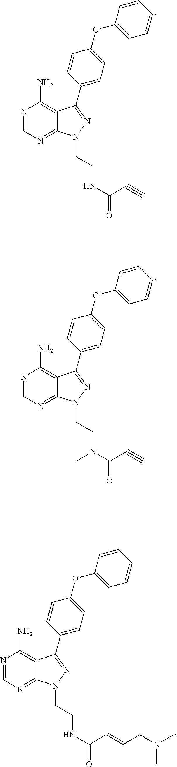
N1=CN=C2C(=C1N)C(C1=CC=C(OC3=CC=CC=C3)C=C1)=NN2CCNC(C#C)=O.N1=CN=C2C(=C1N)C(C1=CC=C(OC3=CC=CC=C3)C=C1)=NN2CCN(C(C#C)=O)C.N1=CN=C2C(=C1N)C(C1=CC=C(OC3=CC=CC=C3)C=C1)=NN2CCNC(C=CCN(C)C)=O
